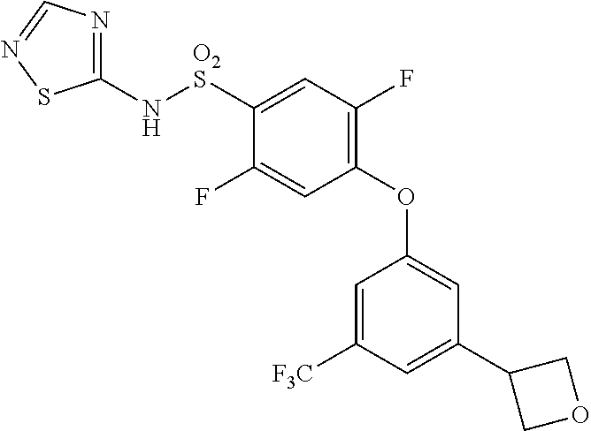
C1(N[O2S]C2=CC(F)=C(OC3=CC(C4COC4)=CC([F3C])=C3)C=C2F)=NC=NS1
